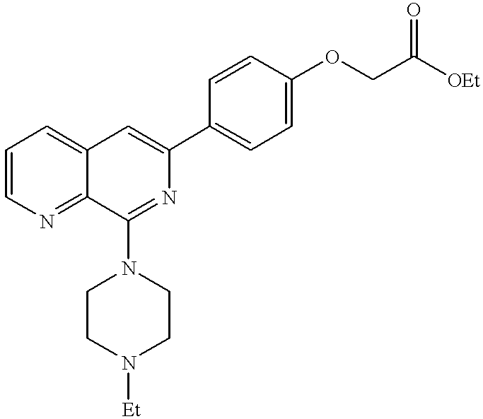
C1=CN=C2C(=C1)C=C(C1=CC=C(OCC(=O)[OEt])C=C1)N=C2N1CCN([Et])CC1
